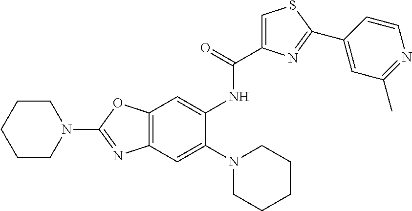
C12=C(OC(N3CCCCC3)=N1)C=C(NC(=O)C1=CSC(C3=CC(C)=NC=C3)=N1)C(N1CCCCC1)=C2
